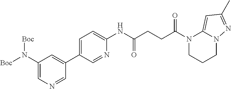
N1(C(CCC(NC2=CC=C(C3=CC(N([Boc])[Boc])=CN=C3)C=N2)=O)=O)CCCN2C1=CC(C)=N2
